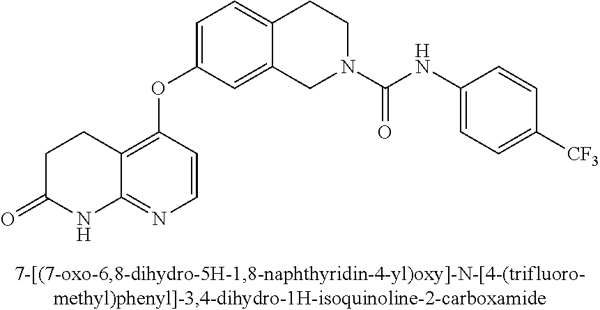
C1=C(OC2=C3C(=NC=C2)NC(=O)CC3)C=C2C(=C1)CCN(C(NC1=CC=C([CF3])C=C1)=O)C2
